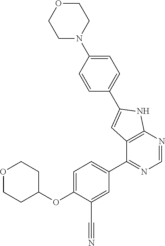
O1CCC(OC2=CC=C(C3=NC=NC4=C3C=C(C3=CC=C(N5CCOCC5)C=C3)N4)C=C2C#N)CC1
